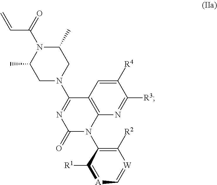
C1([R2])=C(N2C3=C(C(N4CC(C)N(C(=O)C=C)C(C)C4)=NC2=O)C=C([R4])C([R3])=N3)C([R1])=[A]C=[W]1
